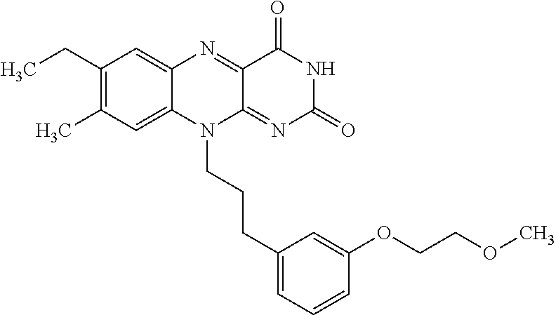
C1(CC)=C(C)C=C2C(=C1)N=C1C(=NC(=O)NC1=O)N2CCCC1=CC=CC(OCCOC)=C1
